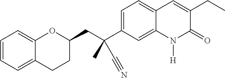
C1(C(C)(C#N)CC2OC3=CC=CC=C3CC2)=CC=C2C(=C1)N([H])C(=O)C(CC)=C2
